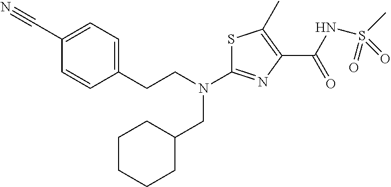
S1C(N(CCC2=CC=C(C#N)C=C2)CC2CCCCC2)=NC(C(NS(C)(=O)=O)=O)=C1C
